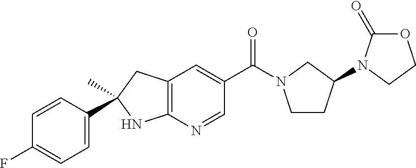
C12=C(C=C(C(=O)N3CCC(N4C(=O)OCC4)C3)C=N1)CC(C)(C1=CC=C(F)C=C1)N2
